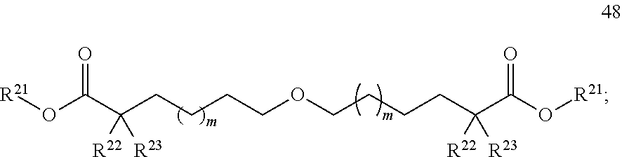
O(CCCCC(C(O[R21])=O)([R22])[R23])CCCCC(C(O[R21])=O)([R22])[R23]
